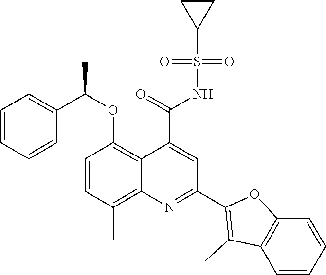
C1=CC(C)=C2C(=C1OC(C1=CC=CC=C1)C)C(C(=O)NS(C1CC1)(=O)=O)=CC(C1=C(C)C3=C(O1)C=CC=C3)=N2
